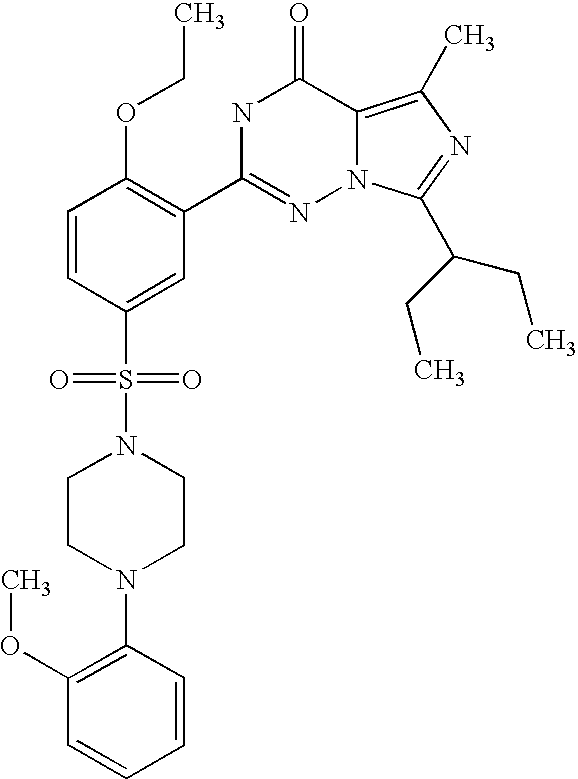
C1=CC(S(N2CCN(C3=C(OC)C=CC=C3)CC2)(=O)=O)=CC(C2=NN3C(=C(C)N=C3C(CC)CC)C(=O)N2)=C1OCC
